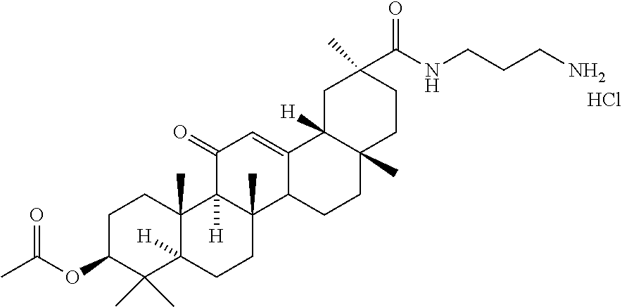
C12=CC(=O)C3([H])C(C)(C1CCC1(C)C2([H])CC(C)(C(NCCCN)=O)CC1)CCC1([H])C3(C)CCC(OC(C)=O)C1(C)C.Cl
